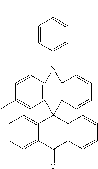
C1=CC(N2C3=C(C=C(C)C=C3)C3(C4=C2C=CC=C4)C2=CC=CC=C2C(=O)C2=C3C=CC=C2)=CC=C1C
